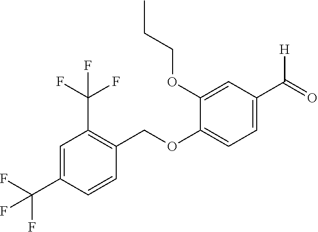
C1(C(=O)[H])=CC=C(OCC2=C(C(F)(F)F)C=C(C(F)(F)F)C=C2)C(OCCC)=C1
